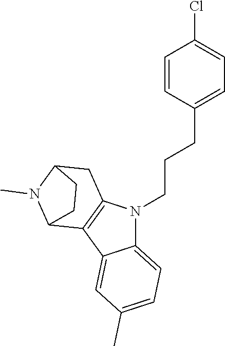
C1C2N(C)C(CC2)C2=C1N(CCCC1=CC=C(Cl)C=C1)C1=CC=C(C)C=C12
